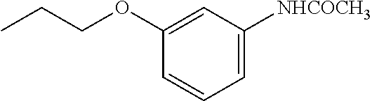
C1(OCCC)=CC([NHCOCH3])=CC=C1
